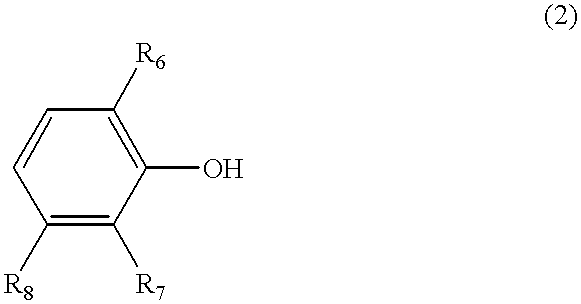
C1=CC([R8])=C([R7])C(O)=C1[R6]
